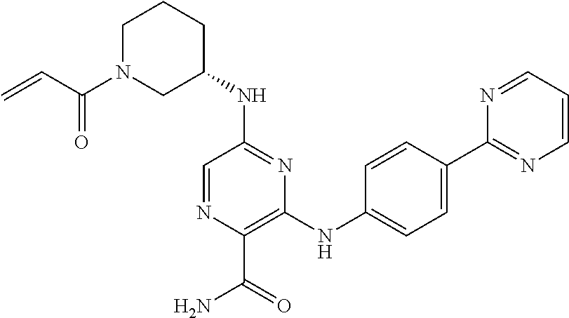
C1(NC2=NC(NC3=CC=C(C4=NC=CC=N4)C=C3)=C(C(=O)N)N=C2)CCCN(C(=O)C=C)C1
